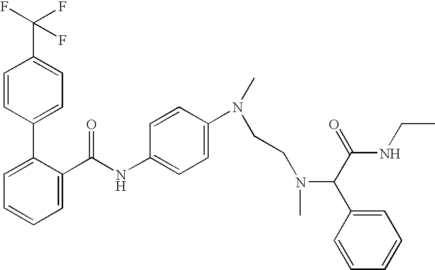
C1=C(C(NC2=CC=C(N(C)CCN(C(C(=O)NCC)C3=CC=CC=C3)C)C=C2)=O)C(C2=CC=C(C(F)(F)F)C=C2)=CC=C1
